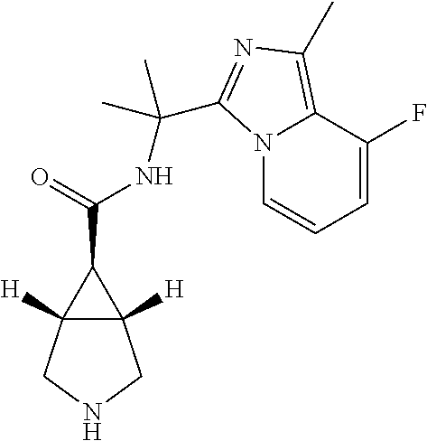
C(=O)(C1C2([H])C1([H])CNC2)NC(C1=NC(C)=C2N1C=CC=C2F)(C)C
